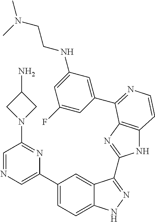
C1(C2=CN=CC(N3CC(N)C3)=N2)=CC=C2C(=C1)C(C1=NC3=C(N1)C=CN=C3C1=CC(NCCN(C)C)=CC(F)=C1)=NN2
